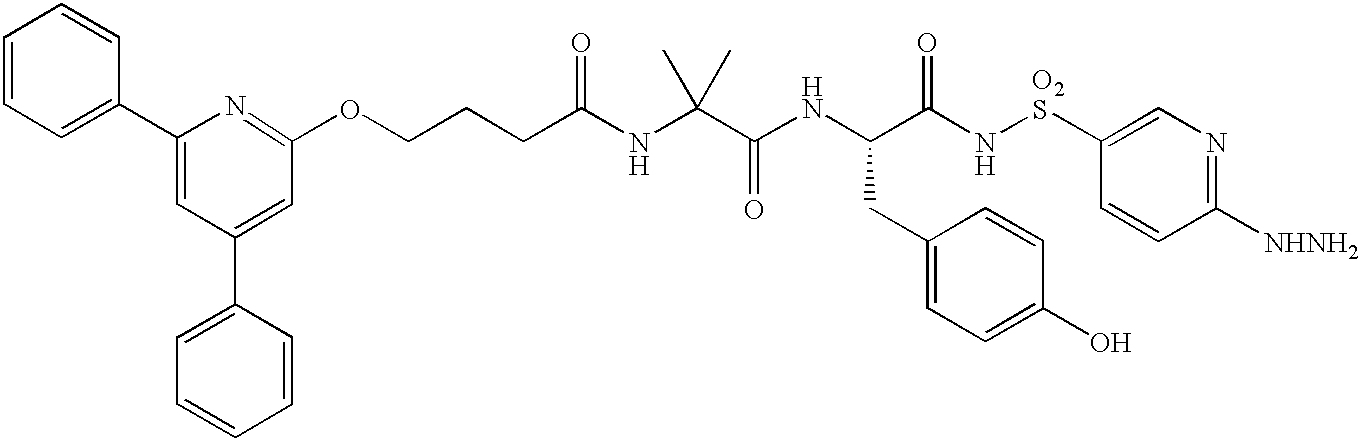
C1=CC=C(C2=CC(C3=CC=CC=C3)=CC(OCCCC(NC(C(NC(C(N[O2S]C3=CN=C([NHNH2])C=C3)=O)CC3=CC=C(O)C=C3)=O)(C)C)=O)=N2)C=C1
